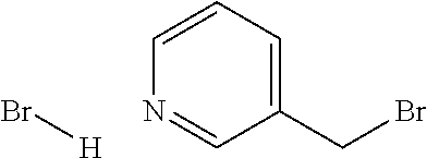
C1(CBr)=CC=CN=C1.[H]Br
